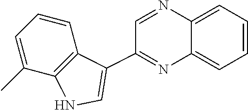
C1=CC=C(C)C2=C1C(C1=NC3=CC=CC=C3N=C1)=CN2
